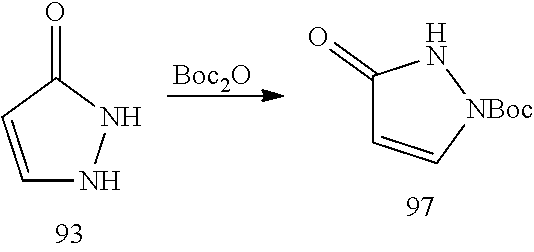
C1=CC(=O)NN1.[Boc2O].[NBoc]1NC(=O)C=C1
